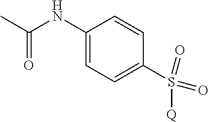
C1(NC(C)=O)=CC=C(S(=O)(=O)[Q])C=C1
